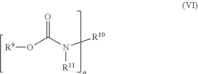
[R9]OC(N([R10])[R11])=O
